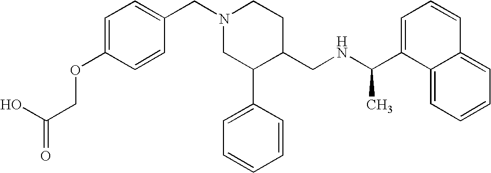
C12=CC=CC=C1C=CC=C2C(NCC1CCN(CC2=CC=C(OCC(=O)O)C=C2)CC1C1=CC=CC=C1)C
